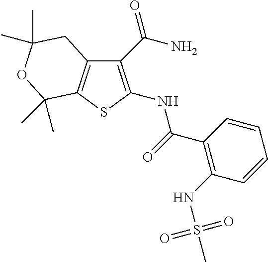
C1(C(N)=O)=C(NC(=O)C2=C(NS(C)(=O)=O)C=CC=C2)SC2=C1CC(C)(C)OC2(C)C
